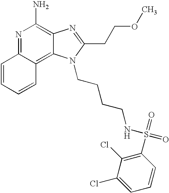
N1=C2C(=C3C(=C1N)N=C(CCOC)N3CCCCNS(=O)(=O)C1=C(Cl)C(Cl)=CC=C1)C=CC=C2
